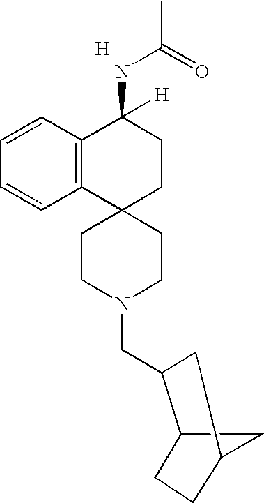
C12CC(CC1)CC2CN1CCC2(CC1)CCC(NC(C)=O)([H])C1=C2C=CC=C1.[H]
